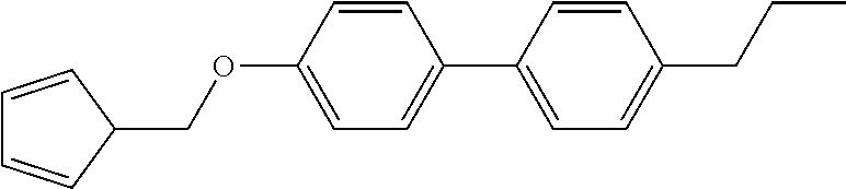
C1=C(OCC2C=CC=C2)C=CC(C2=CC=C(CCC)C=C2)=C1
